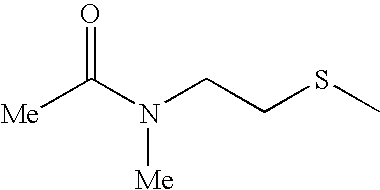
[Me]C(N(CCSC)[Me])=O
